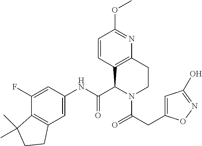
C1(F)=CC(NC(C2C3=C(CCN2C(=O)CC2=CC(O)=NO2)N=C(OC)C=C3)=O)=CC2=C1C(C)(C)CC2
